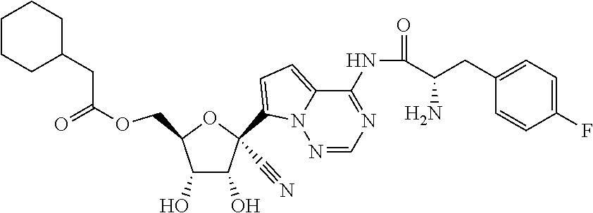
C1(C#N)(C2=CC=C3N2N=CN=C3NC(=O)C(CC2=CC=C(F)C=C2)N)C(O)C(O)C(COC(=O)CC2CCCCC2)O1
